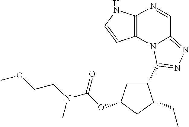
C12=C(N3C(=NN=C3C3CC(OC(N(CCOC)C)=O)CC3CC)C=N1)C=CN2
